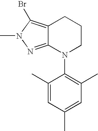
C12=NN(C)C(Br)=C1CCCN2C1=C(C)C=C(C)C=C1C
